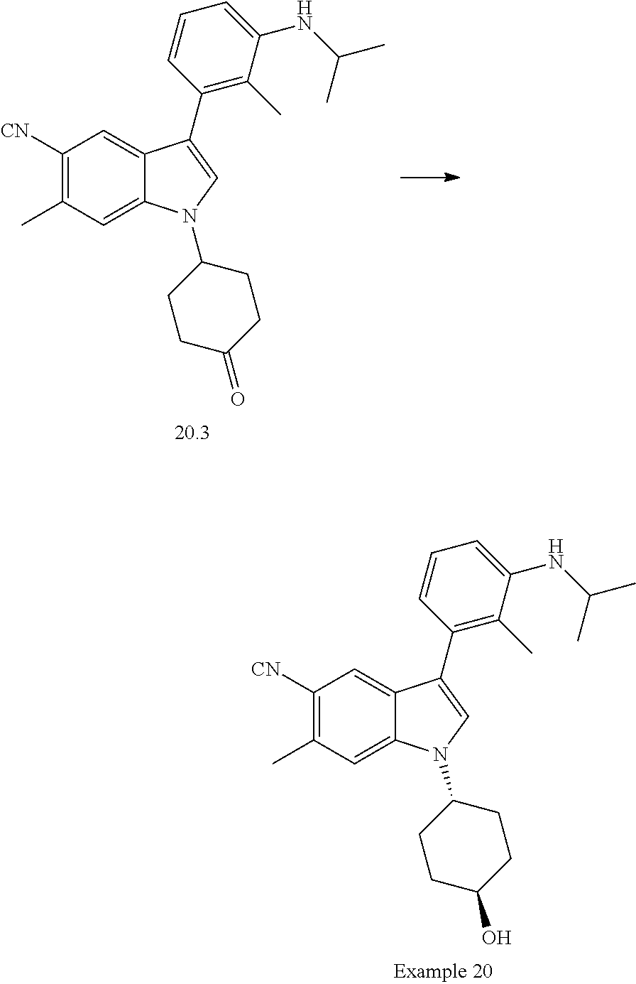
C1([CN])=C(C)C=C2C(=C1)C(C1=C(C)C(NC(C)C)=CC=C1)=CN2C1CCC(=O)CC1.C1([CN])=C(C)C=C2C(=C1)C(C1=C(C)C(NC(C)C)=CC=C1)=CN2C1CCC(O)CC1
